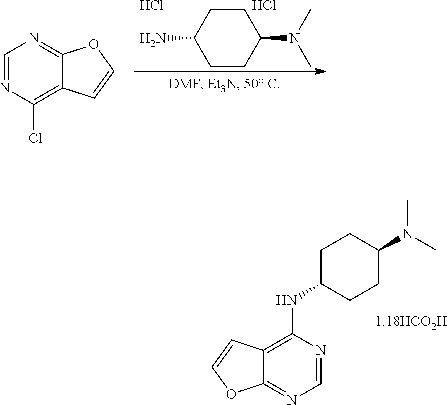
C12=C(NC3CCC(N(C)C)CC3)N=CN=C1OC=C2.C1(N)CCC(N(C)C)CC1.Cl.Cl.C1=NC(Cl)=C2C(=N1)OC=C2
